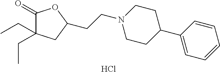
C1(=O)C(CC)(CC)CC(CCN2CCC(C3=CC=CC=C3)CC2)O1.Cl
